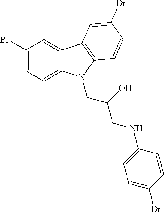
C1(Br)=CC=C2C(=C1)C1=C(C=CC(Br)=C1)N2CC(O)CNC1=CC=C(Br)C=C1
